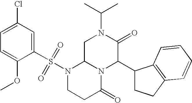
C1(S(N2CCC(=O)N3C2CN(C(C)C)C(=O)C3C2CCC3=C2C=CC=C3)(=O)=O)=CC(Cl)=CC=C1OC
